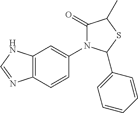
C12=C(C=CC(N3C(=O)C(C)SC3C3=CC=CC=C3)=C1)N=CN2
